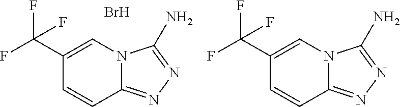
C12=NN=C(N)N1C=C(C(F)(F)F)C=C2.C12=NN=C(N)N1C=C(C(F)(F)F)C=C2.Br
